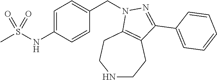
N1CCC2=C(CC1)N(CC1=CC=C(NS(C)(=O)=O)C=C1)N=C2C1=CC=CC=C1
